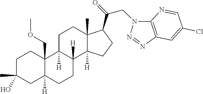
C1C(C)(O)CC2([H])C(COC)(C1)C1([H])C([H])(CC2)C2([H])C(C)(CC1)C(C(CN1C3=C(N=N1)C=C(Cl)C=N3)=O)CC2
